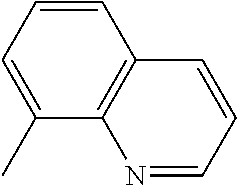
C1=CC=C(C)C2=C1C=CC=N2
